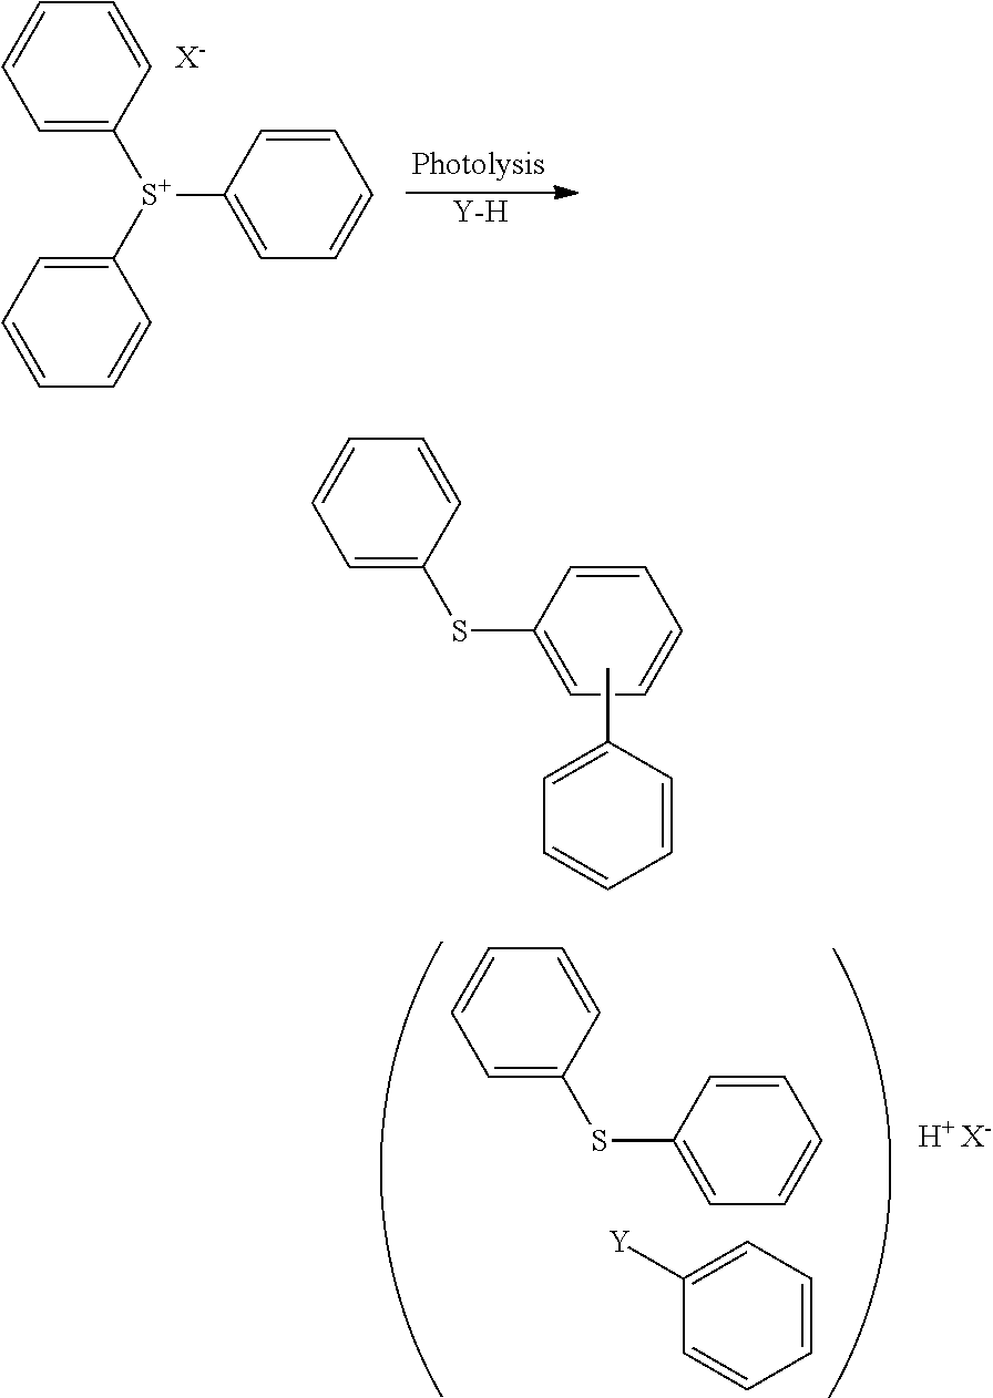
C1=C(SC2=CC=CC=C2)C=CC=C1.CC1=CC=CC=C1.C1=C([S+](C2=CC=CC=C2)C2=CC=CC=C2)C=CC=C1.[X-].[Y-H].C1=C(SC2=CC=CC=C2)C=CC=C1.C1=C([Y])C=CC=C1.[H+ X-]
